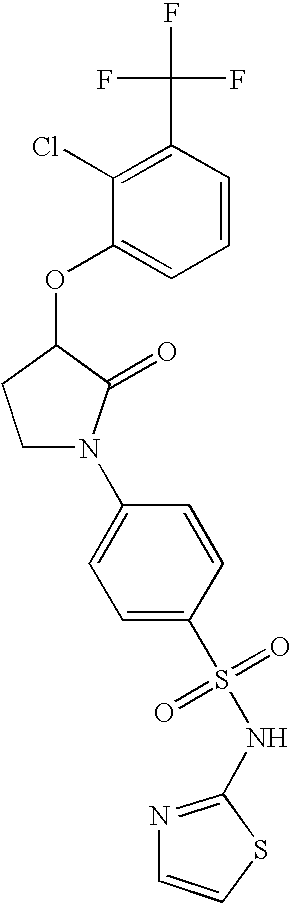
C1(Cl)=C(C(F)(F)F)C=CC=C1OC1CCN(C2=CC=C(S(=O)(=O)NC3=NC=CS3)C=C2)C1=O
